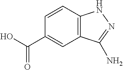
C1=CC2=C(C=C1C(O)=O)C(N)=NN2
